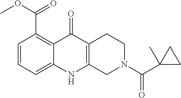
C1=CC=C2C(=C1C(OC)=O)C(=O)C1=C(N2)CN(C(C2(C)CC2)=O)CC1
